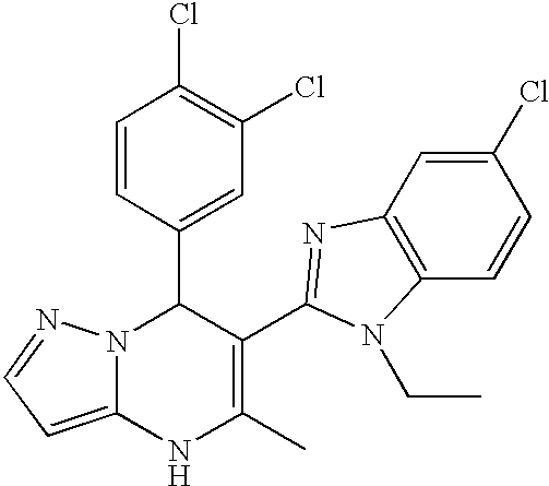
C1=CC(C2N3C(=CC=N3)NC(C)=C2C2=NC3=C(C=CC(Cl)=C3)N2CC)=CC(Cl)=C1Cl
